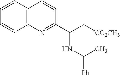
C12=C(C=CC=C1)C=CC(C(C[CO2CH3])NC(C)[Ph])=N2
